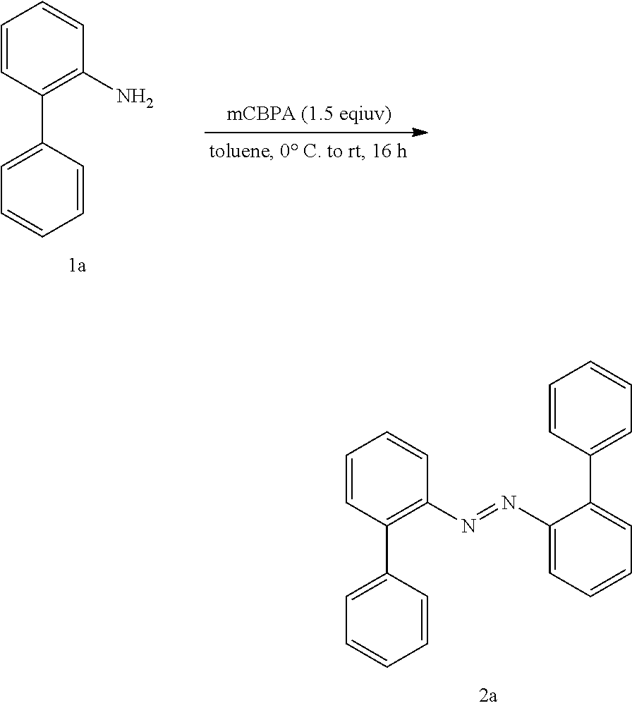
C1=CC(C2=CC=CC=C2)=C(N)C=C1.C1=CC(C2=CC=CC=C2)=C(N=NC2=CC=CC=C2C2=CC=CC=C2)C=C1
